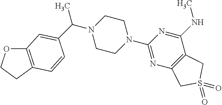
O1C2=C(CC1)C=CC(C(N1CCN(C3=NC4=C(C(NC)=N3)CS(=O)(=O)C4)CC1)C)=C2
